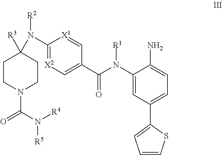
C1CN(C(N([R4])[R5])=O)CCC1(N(C1=[X2]C=C(C(N(C2=CC(C3=CC=CS3)=CC=C2N)[R1])=O)C=[X1]1)[R2])[R3]
